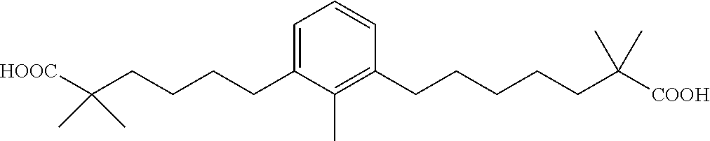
C1(CCCCC(C)(C)[HOOC])=CC=CC(CCCCCC(C)(C)[COOH])=C1C
